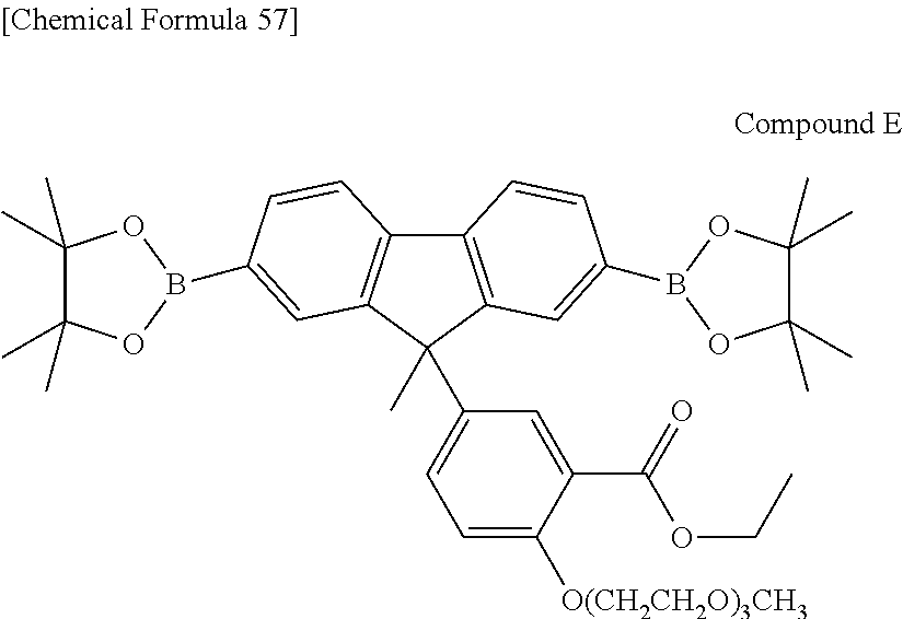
C12=C(C(C)(C3=CC=C([O(CH2CH2O)3CH3])C(C(=O)OCC)=C3)C3=C1C=CC(B1OC(C)(C)C(C)(C)O1)=C3)C=C(B1OC(C)(C)C(C)(C)O1)C=C2
